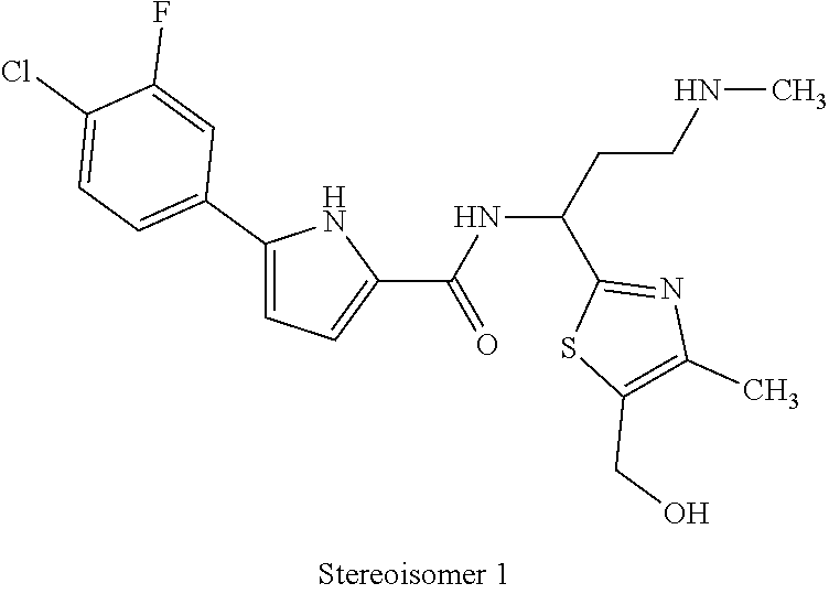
C(C(C1=NC(C)=C(CO)S1)NC(C1=CC=C(C2=CC=C(Cl)C(F)=C2)N1)=O)CNC
